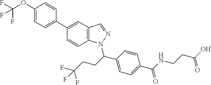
C12=C(C=C(C3=CC=C(OC(F)(F)F)C=C3)C=C1)C=NN2C(CCC(F)(F)F)C1=CC=C(C(NCCC(O)=O)=O)C=C1
